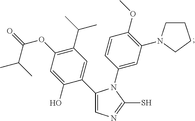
C1(C2=CN=C(S)N2C2=CC(N3CCCC3)=C(OC)C=C2)=CC(C(C)C)=C(OC(=O)C(C)C)C=C1O
